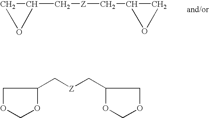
C1C(C[Z]CC2CO2)O1.C1OCOC1C[Z]CC1OCOC1
